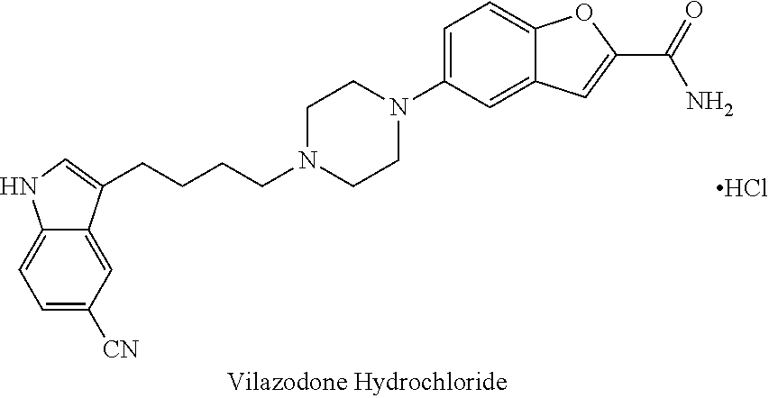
C1=C([CN])C=C2C(=C1)NC=C2CCCCN1CCN(C2=CC=C3C(=C2)C=C(C(=O)N)O3)CC1.Cl
